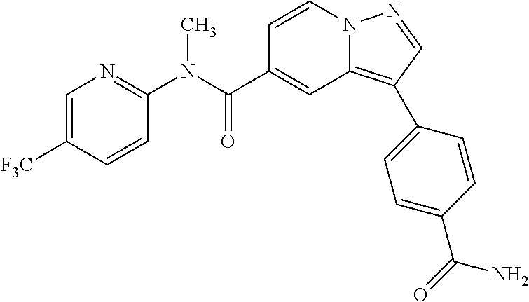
C1=CN2C(=C(C3=CC=C(C(N)=O)C=C3)C=N2)C=C1C(N(C1=NC=C([F3C])C=C1)C)=O
